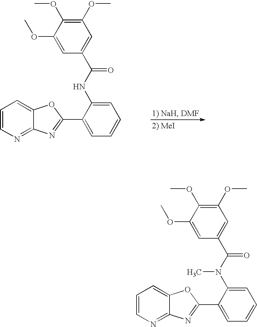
C1=CN=C2C(=C1)OC(C1=CC=CC=C1NC(C1=CC(OC)=C(OC)C(OC)=C1)=O)=N2.C1=CN=C2C(=C1)OC(C1=CC=CC=C1N(C(C1=CC(OC)=C(OC)C(OC)=C1)=O)C)=N2
